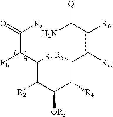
O=C(C([Rb])C(=C([R2])C(C(C(c(c([R6])C([Q])N)[Rc])[R5])[R4])[OR3])[R1])[Ra]
